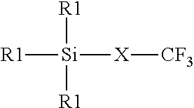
[R1][Si]([X][CF3])([R1])[R1]
